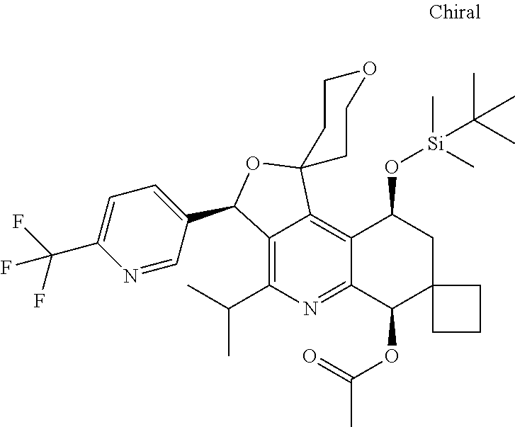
C1(C2C3=C(C(C)C)N=C4C(=C3C3(O2)CCOCC3)C(O[Si](C)(C(C)(C)C)C)CC2(C4OC(=O)C)CCC2)=CC=C(C(F)(F)F)N=C1
